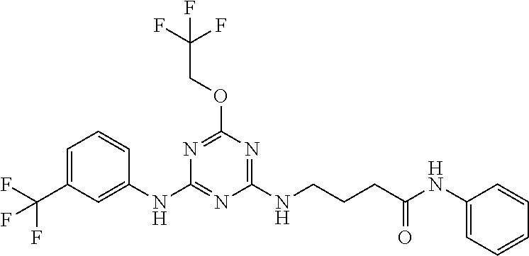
C1=CC(NC2=NC(NCCCC(NC3=CC=CC=C3)=O)=NC(OCC(F)(F)F)=N2)=CC(C(F)(F)F)=C1
